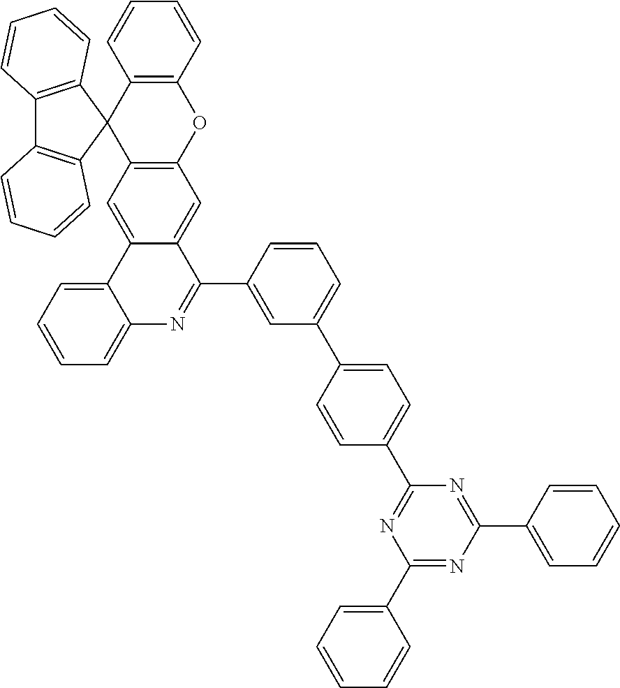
C12=C(C3(C4=C(O1)C=C1C(=C4)C4=CC=CC=C4N=C1C1=CC(C4=CC=C(C5=NC(C6=CC=CC=C6)=NC(C6=CC=CC=C6)=N5)C=C4)=CC=C1)C1=C(C4=C3C=CC=C4)C=CC=C1)C=CC=C2
